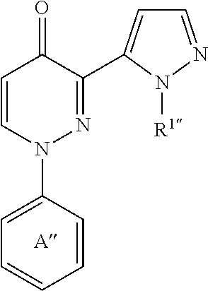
C1=C(N2N=C(C3=CC=NN3[R1])C(=O)C=C2)C=CC=C1
